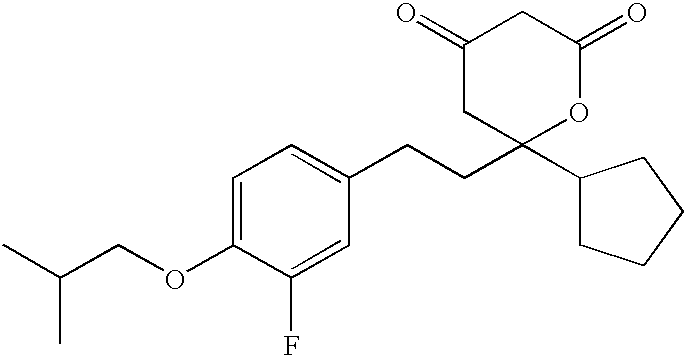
C1(OCC(C)C)=CC=C(CCC2(C3CCCC3)OC(=O)CC(=O)C2)C=C1F
